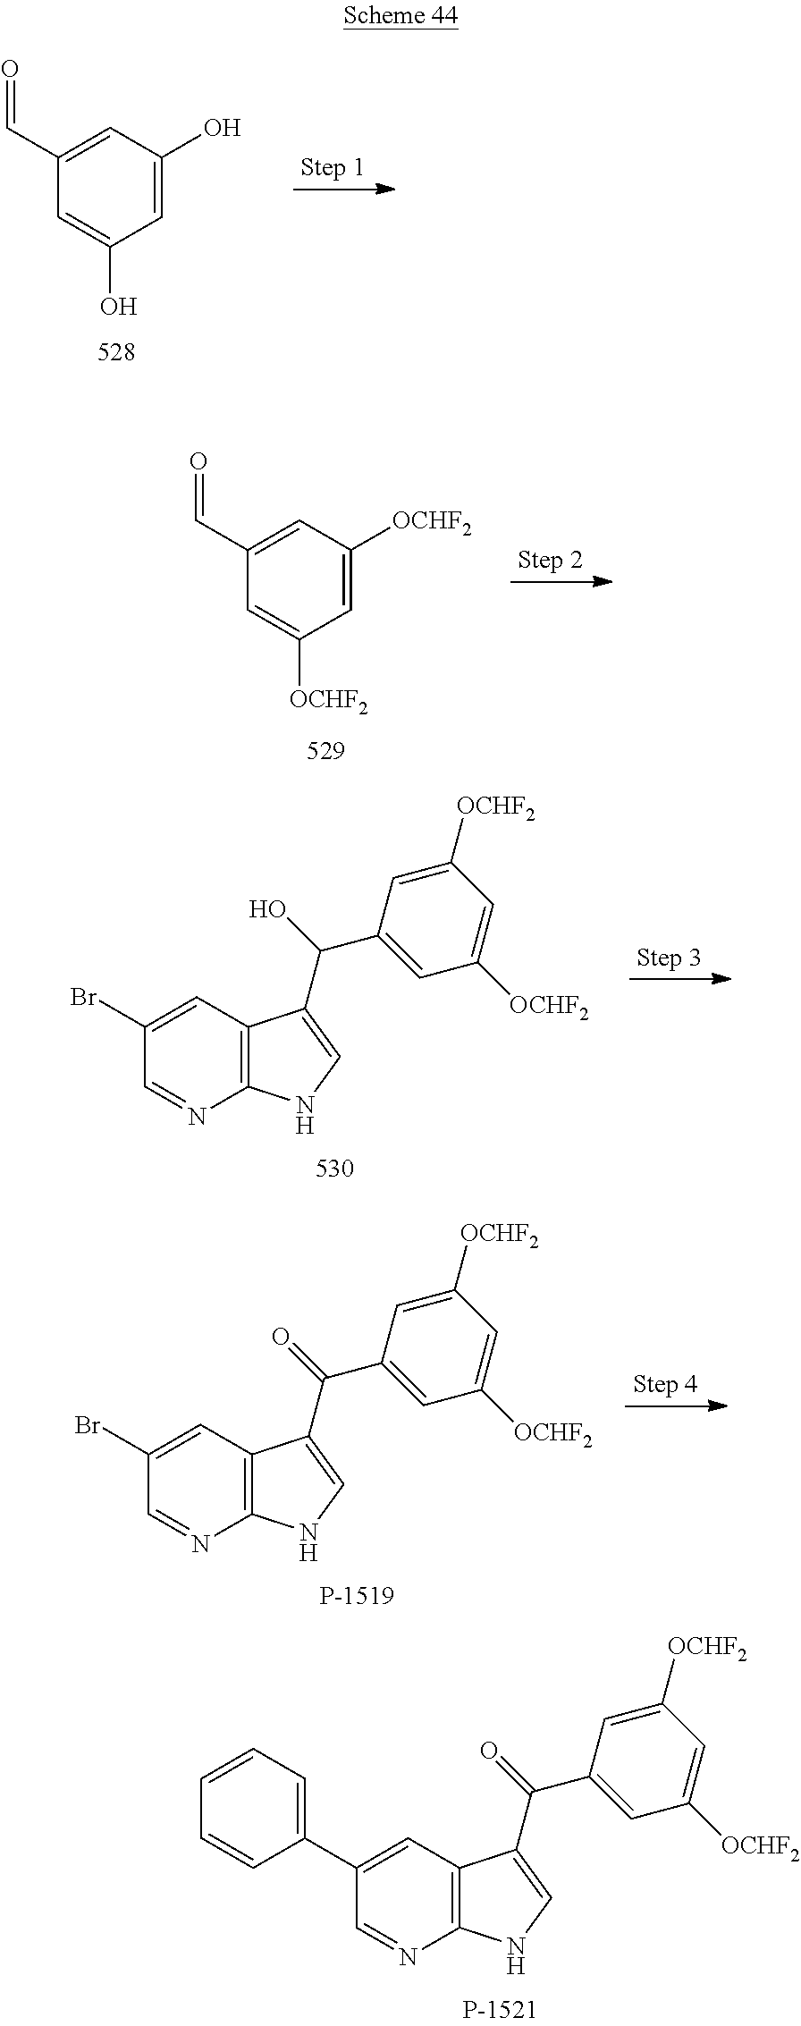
C1=C(C=O)C=C(O)C=C1O.C1=C(C=O)C=C([OCHF2])C=C1[OCHF2].C1=C(Br)C=NC2=C1C(C(O)C1=CC([OCHF2])=CC([OCHF2])=C1)=CN2.C1=C(Br)C=NC2=C1C(C(=O)C1=CC([OCHF2])=CC([OCHF2])=C1)=CN2.C1=C(C2=CC=CC=C2)C=NC2=C1C(C(=O)C1=CC([OCHF2])=CC([OCHF2])=C1)=CN2
